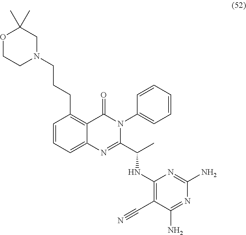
O1CCN(CCCC2=C3C(=CC=C2)N=C(C(C)NC2=C(C#N)C(N)=NC(N)=N2)N(C2=CC=CC=C2)C3=O)CC1(C)C
